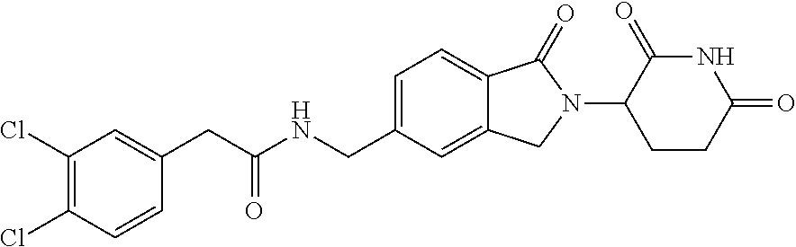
C(C(NCC1=CC=C2C(=C1)CN(C1CCC(=O)NC1=O)C2=O)=O)C1=CC(Cl)=C(Cl)C=C1
